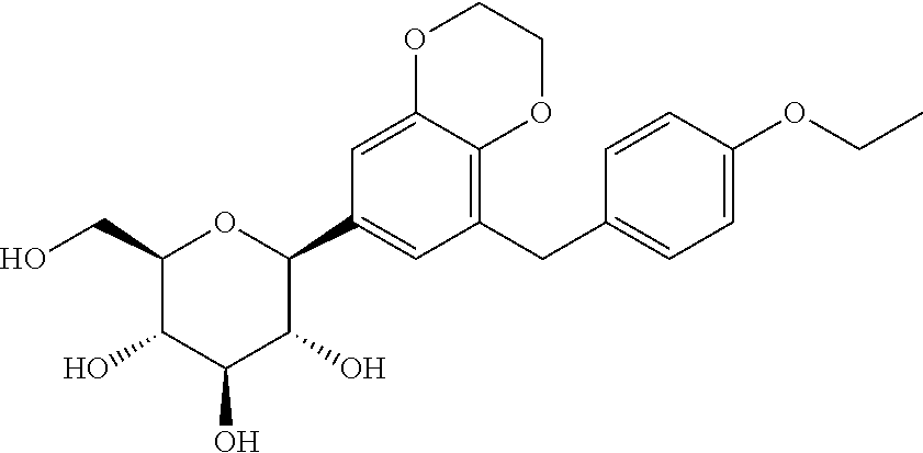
C1(CO)C(O)C(O)C(O)C(C2=CC(CC3=CC=C(OCC)C=C3)=C3C(=C2)OCCO3)O1
